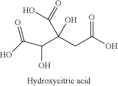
C(C(CC(O)=O)(O)C(=O)O)(O)C(O)=O
